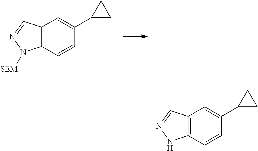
C1=CC2=C(C=C1C1CC1)C=NN2[SEM].C1=CC2=C(C=C1C1CC1)C=NN2
